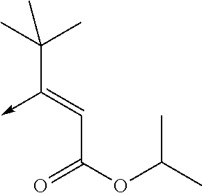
C(C(OC(C)C)=O)=C(C(C)(C)C)->C
